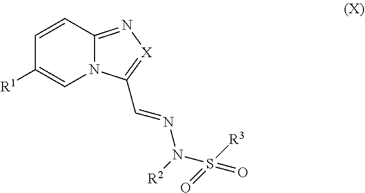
C1=CC2=N[X]=C(C=NN([R2])S([R3])(=O)=O)N2C=C1[R1]
